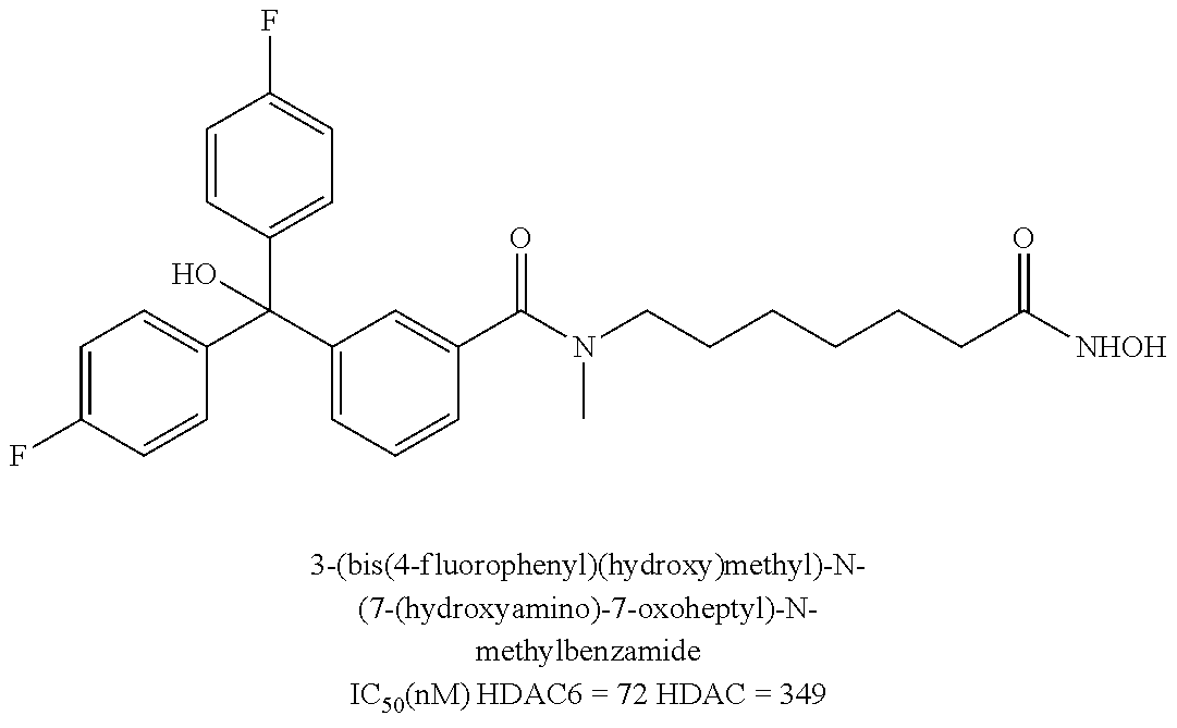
C1=C(F)C=CC(C(C2=CC=CC(C(N(CCCCCCC([NHOH])=O)C)=O)=C2)(C2=CC=C(F)C=C2)O)=C1
